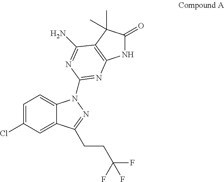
C1=C(Cl)C=C2C(=C1)N(C1=NC3=C(C(C)(C)C(=O)N3)C(N)=N1)N=C2CCC(F)(F)F
